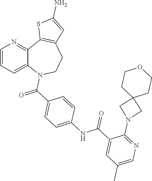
C1=CC=C2C(=N1)C1=C(CCN2C(C2=CC=C(NC(C3=CC(C)=CN=C3N3CC4(C3)CCOCC4)=O)C=C2)=O)C=C(N)S1
